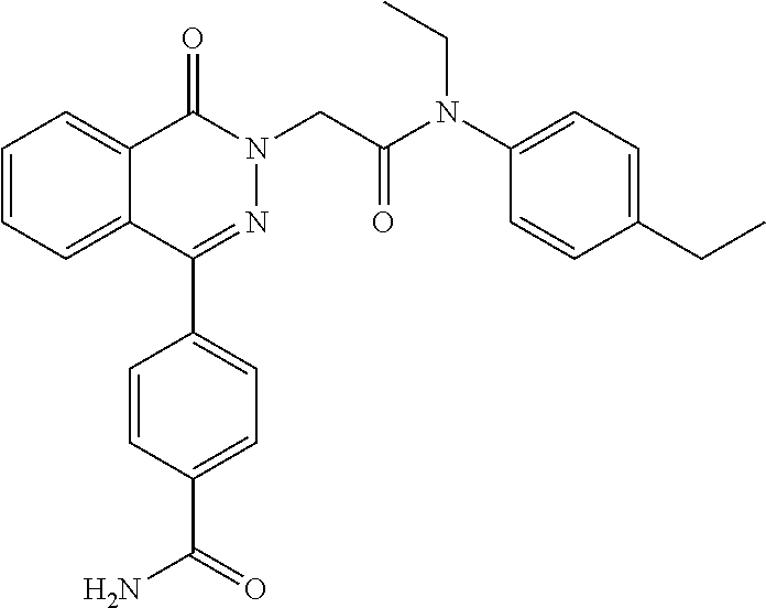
C1=CC=C2C(=C1)C(=O)N(CC(=O)N(C1=CC=C(CC)C=C1)CC)N=C2C1=CC=C(C(=O)N)C=C1
